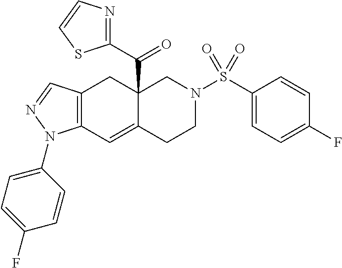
C12(C(C3=NC=CS3)=O)C(=CC3=C(C1)C=NN3C1=CC=C(F)C=C1)CCN(S(C1=CC=C(F)C=C1)(=O)=O)C2
